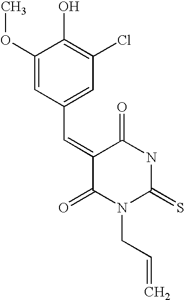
C1(OC)=CC(C=C2C(=O)N(CC=C)C(=S)NC2=O)=CC(Cl)=C1O
